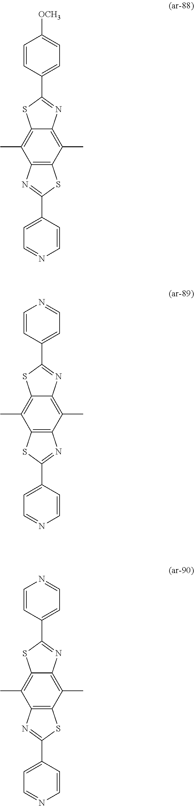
C1(C2=NC3=C(C)C4=C(C(C)=C3S2)N=C(C2=CC=NC=C2)S4)=CC=C([OCH3])C=C1.C1(C2=NC3=C(C)C4=C(C(C)=C3S2)SC(C2=CC=NC=C2)=N4)=CC=NC=C1.C1(C2=NC3=C(C)C4=C(C(C)=C3S2)N=C(C2=CC=NC=C2)S4)=CC=NC=C1
